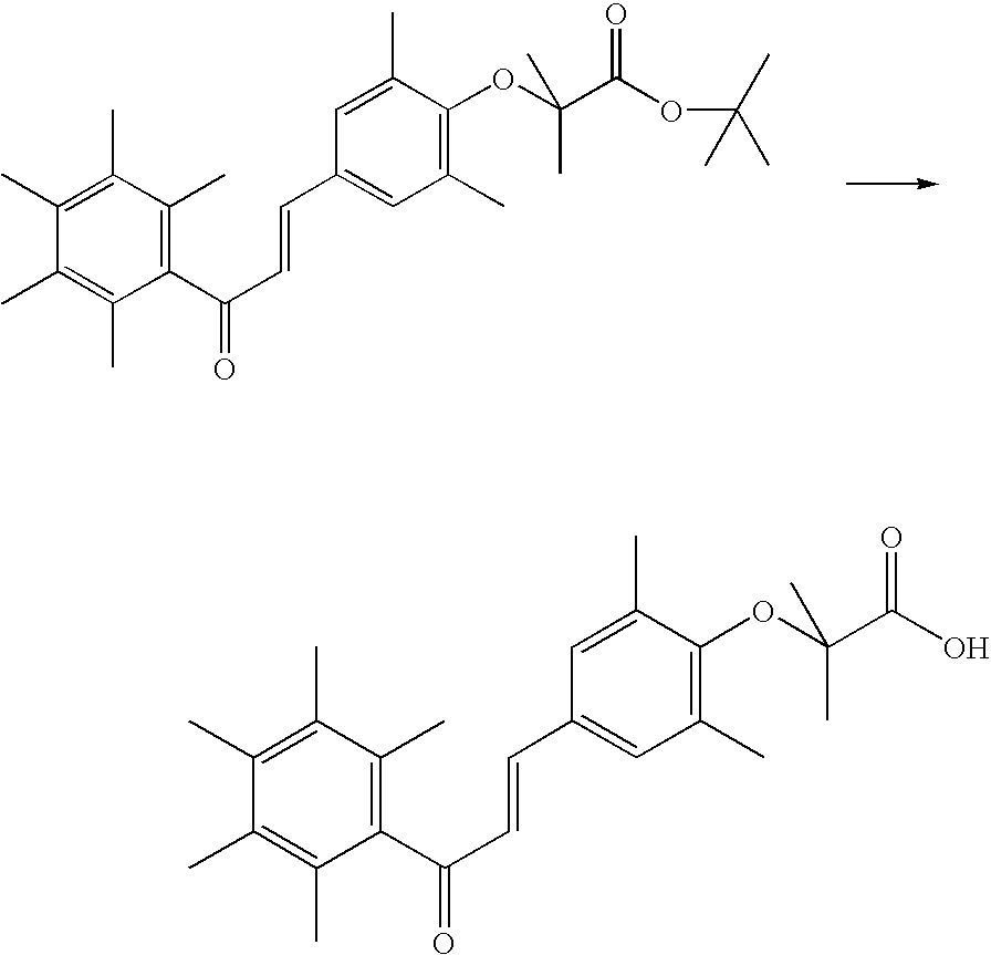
C1(C)=C(C)C(C(C=CC2=CC(C)=C(OC(C(OC(C)(C)C)=O)(C)C)C(C)=C2)=O)=C(C)C(C)=C1C.C1(C)=C(C)C(C(C=CC2=CC(C)=C(OC(C(O)=O)(C)C)C(C)=C2)=O)=C(C)C(C)=C1C
